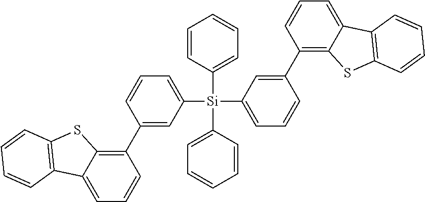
C1=CC([Si](C2=CC=CC(C3=C4C(=CC=C3)C3=C(S4)C=CC=C3)=C2)(C2=CC=CC(C3=C4C(=CC=C3)C3=C(S4)C=CC=C3)=C2)C2=CC=CC=C2)=CC=C1
